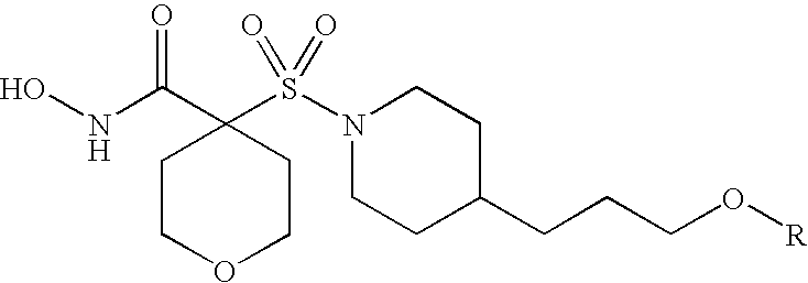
ONC(C1(S(N2CCC(CCCO[R])CC2)(=O)=O)CCOCC1)=O
